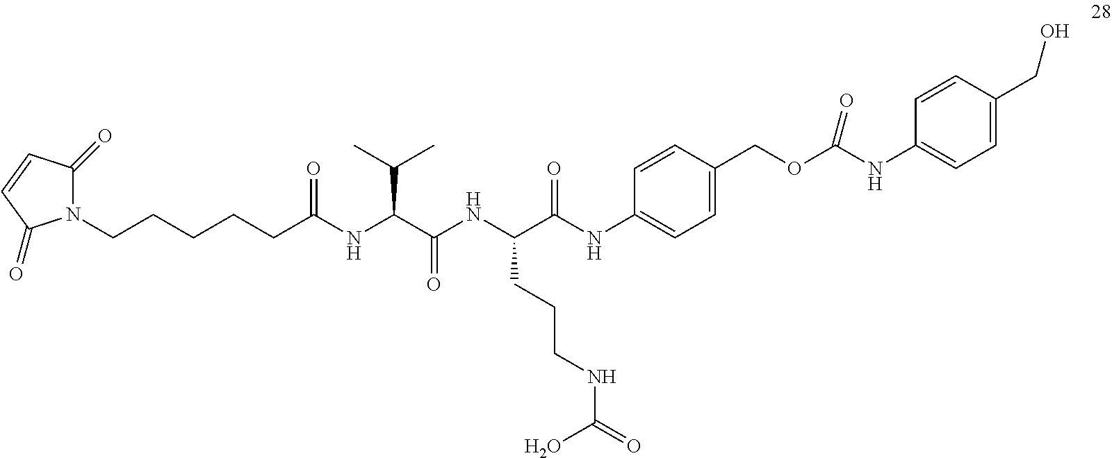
N1(CCCCCC(NC(C(NC(C(NC2=CC=C(COC(NC3=CC=C(CO)C=C3)=O)C=C2)=O)CCCNC(=O)O)=O)C(C)C)=O)C(=O)C=CC1=O
